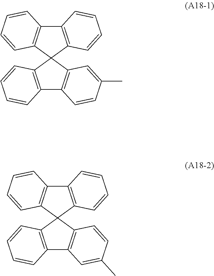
C12=C(C=CC=C1)C1(C3=C2C=CC(C)=C3)C2=C(C3=C1C=CC=C3)C=CC=C2.C12=C(C=CC=C1)C1(C3=C2C=C(C)C=C3)C2=C(C3=C1C=CC=C3)C=CC=C2
